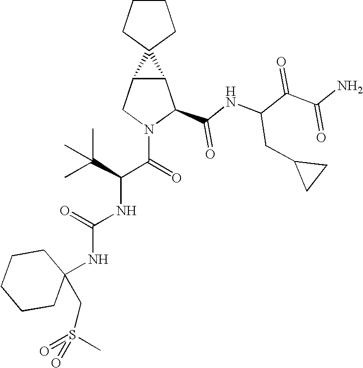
C12C(CN(C(=O)C(C(C)(C)C)NC(NC3(CS(=O)(C)=O)CCCCC3)=O)C1C(NC(C(C(N)=O)=O)CC1CC1)=O)C21CCCC1
